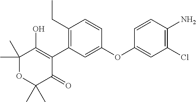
C1(C)(C)OC(C)(C)C(=O)C(C2=C(CC)C=CC(OC3=CC(Cl)=C(N)C=C3)=C2)=C1O
